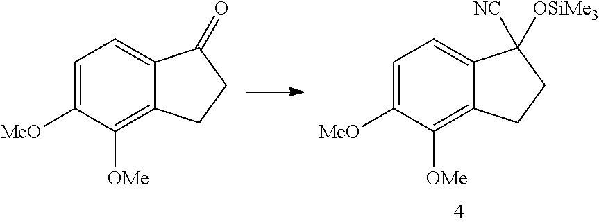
C1=C([MeO])C([OMe])=C2C(=C1)C(=O)CC2.C1=C([MeO])C([OMe])=C2C(=C1)C([OSiMe3])([NC])CC2
